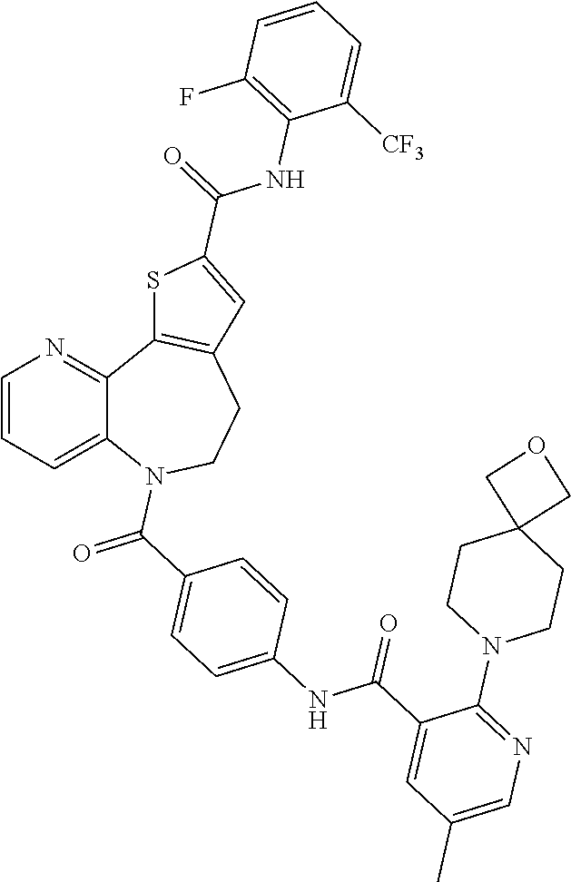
C12=CC=CN=C1C1=C(CCN2C(C2=CC=C(NC(C3=CC(C)=CN=C3N3CCC4(CC3)COC4)=O)C=C2)=O)C=C(C(=O)NC2=C(F)C=CC=C2[CF3])S1
